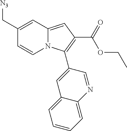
C1(C[N3])=CC2=CC(C(OCC)=O)=C(C3=CC4=CC=CC=C4N=C3)N2C=C1
